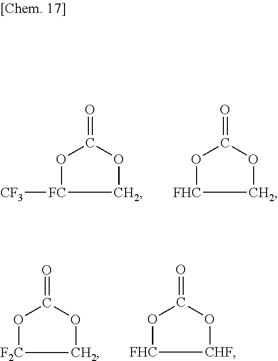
O1[FC]([CF3])COC1=O.O1[FHC]COC1=O.O1[F2C]COC1=O.O1[FHC][CHF]OC1=O
